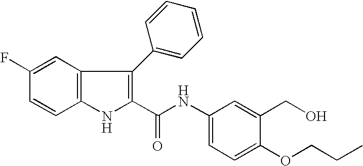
C12=C(C=C(F)C=C1)C(C1=CC=CC=C1)=C(C(NC1=CC=C(OCCC)C(CO)=C1)=O)N2
